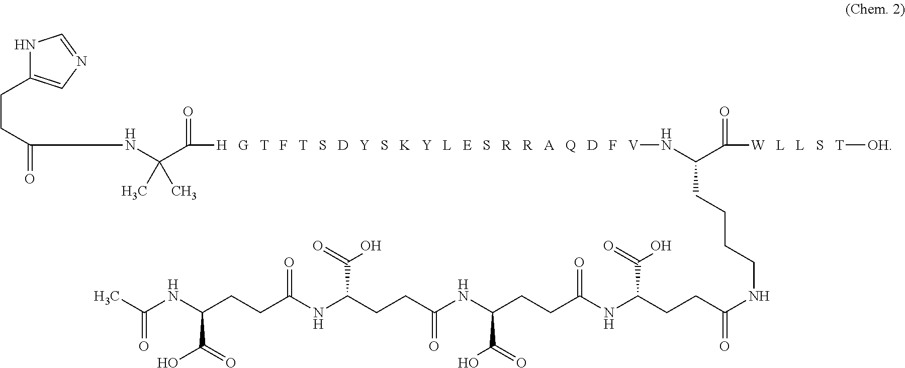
N1C(CCC(NC(C([H   G   T   F   T   S   D   Y   S   K   Y   L   E   S   R   R   A   Q   D   F   V]NC(C([W   L   L   S   T][OH])=O)CCCCNC(CCC(NC(CCC(NC(CCC(NC(CCC(NC(C)=O)C(=O)O)=O)C(=O)O)=O)C(=O)O)=O)C(=O)O)=O)=O)(C)C)=O)=CN=C1
